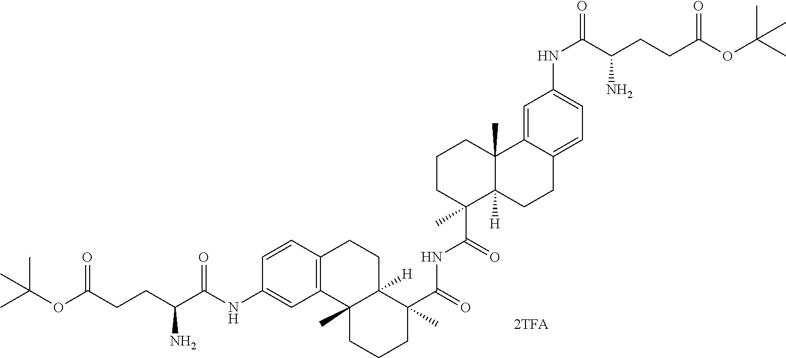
C1=CC2=C(C=C1NC(C(CCC(OC(C)(C)C)=O)N)=O)C1(C)C([H])(CC2)C(C(=O)NC(C2(C)C3([H])C(C)(CCC2)C2=CC(NC(=O)C(CCC(OC(C)(C)C)=O)N)=CC=C2CC3)=O)(C)CCC1
